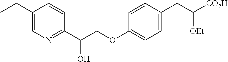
C1(CC)=CN=C(C(COC2=CC=C(CC([OEt])[CO2H])C=C2)O)C=C1
